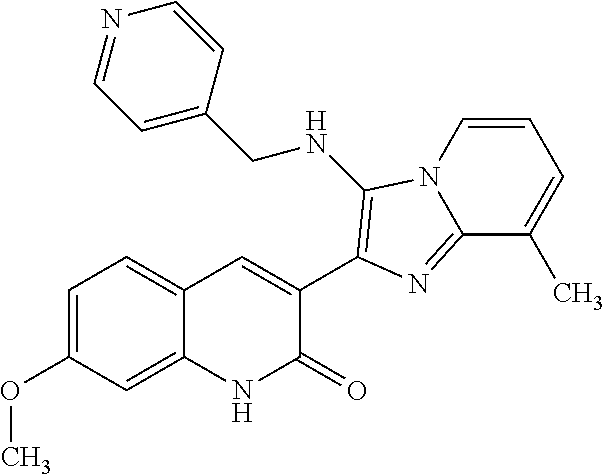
C1=CN2C(=NC(C3=CC4=CC=C(OC)C=C4NC3=O)=C2NCC2=CC=NC=C2)C(C)=C1
